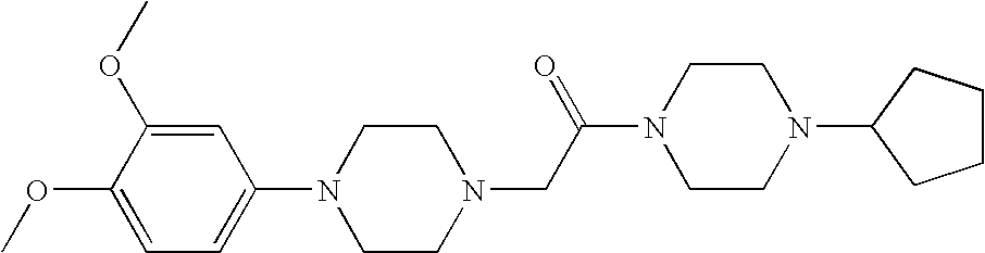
N1(CC(N2CCN(C3CCCC3)CC2)=O)CCN(C2=CC=C(OC)C(OC)=C2)CC1
